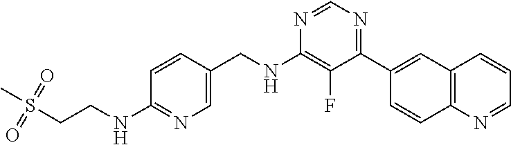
N1=CN=C(C2=CC3=C(C=C2)N=CC=C3)C(F)=C1NCC1=CN=C(NCCS(C)(=O)=O)C=C1
